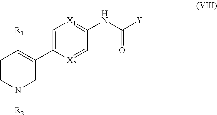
N1([R2])CC(C2=C[X1]=C(NC([Y])=O)C=[X2]2)=C([R1])CC1
